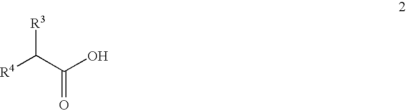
[R4]C(C(O)=O)[R3]
